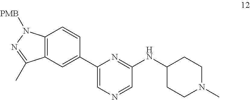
C12=C(C=C(C3=CN=CC(NC4CCN(C)CC4)=N3)C=C1)C(C)=NN2[PMB]
